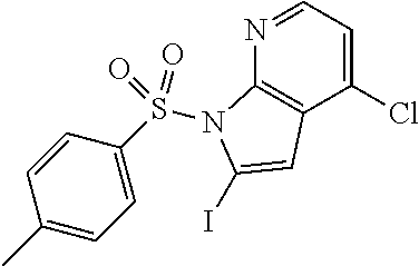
C1(Cl)=CC=NC2=C1C=C(I)N2S(=O)(C1=CC=C(C)C=C1)=O
